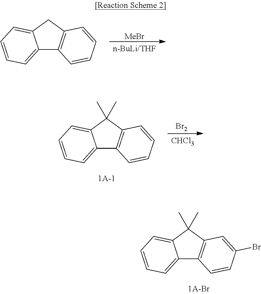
C12=CC=CC=C1CC1=C2C=CC=C1.[MeBr].C12=CC=CC=C1C(C)(C)C1=C2C=CC=C1.[Br2].[CHCl3].C12=CC=CC=C1C(C)(C)C1=C2C=CC(Br)=C1
